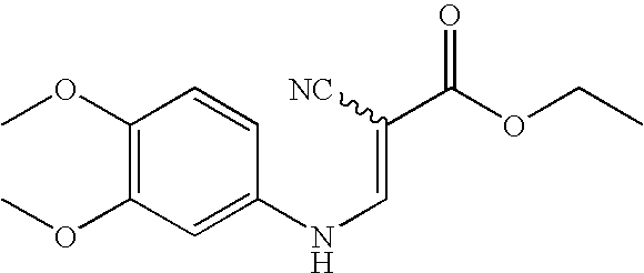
C1(OC)=C(OC)C=C(NC=C([NC])C(=O)OCC)C=C1
